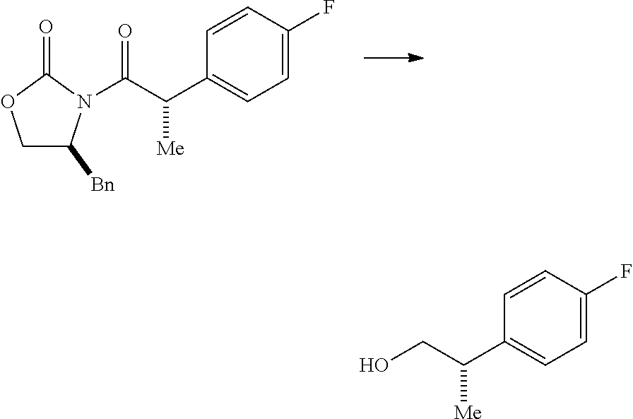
C1C([Bn])N(C(C(C2=CC=C(F)C=C2)[Me])=O)C(=O)O1.OCC(C1=CC=C(F)C=C1)[Me]
